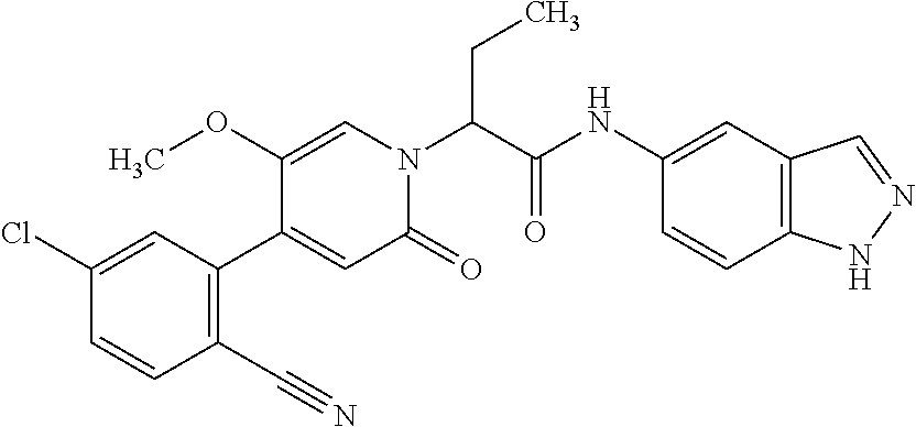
ClC1=CC(C2=CC(=O)N(C(C(NC3=CC4=C(C=C3)NN=C4)=O)CC)C=C2OC)=C(C#N)C=C1
